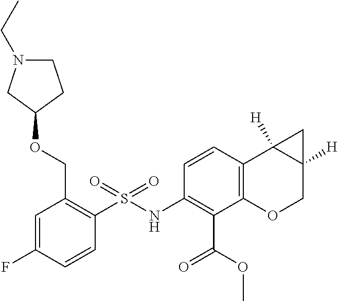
C1N(CC)CC(OCC2=C(S(=O)(NC3=C(C(=O)OC)C4=C(C=C3)C3([H])C([H])(CO4)C3)=O)C=CC(F)=C2)C1
